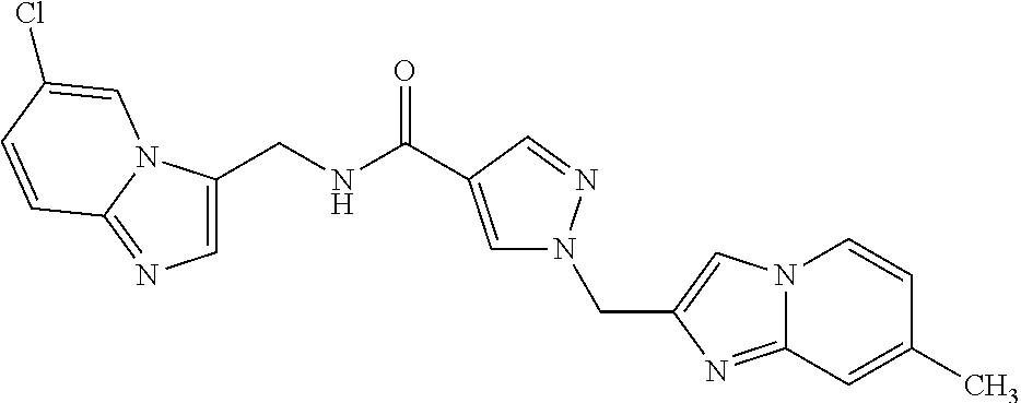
C1=C(CNC(=O)C2=CN(CC3=CN4C(=N3)C=C(C)C=C4)N=C2)N2C(=N1)C=CC(Cl)=C2
